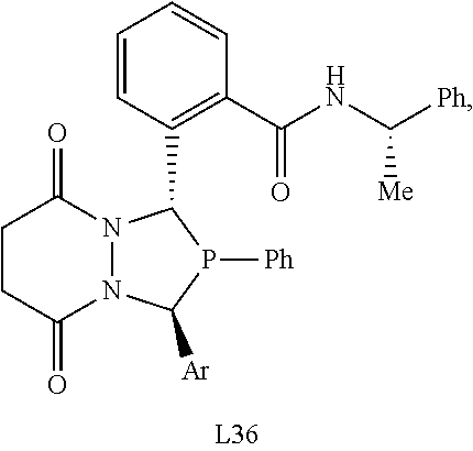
C1=CC(C2N3N(C(=O)CCC3=O)C([Ar])P2[Ph])=C(C(NC([Ph])[Me])=O)C=C1
